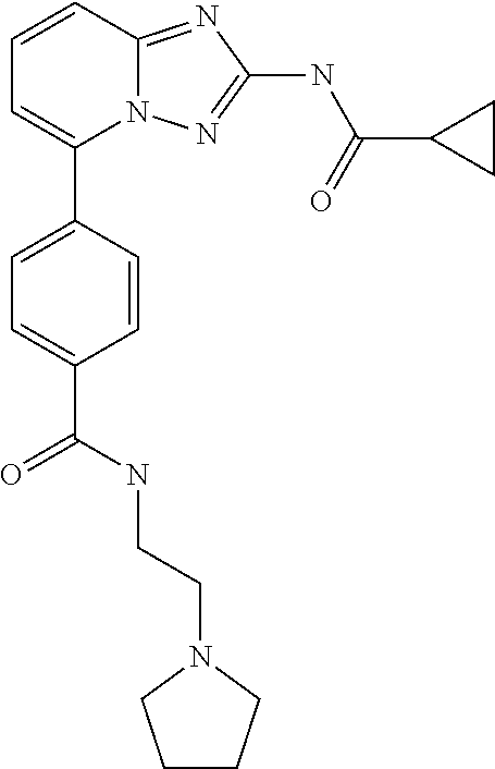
C1=CC2=NC(NC(C3CC3)=O)=NN2C(C2=CC=C(C(NCCN3CCCC3)=O)C=C2)=C1
